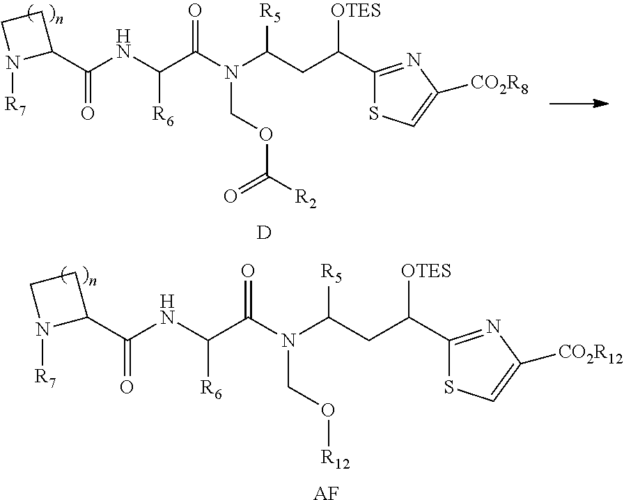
C(C(N(C(CC([OTES])C1=NC([CO2R8])=CS1)[R5])COC([R2])=O)=O)(NC(C1CCN1[R7])=O)[R6].[D].C(C(N(C(CC([OTES])C1=NC([CO2R12])=CS1)[R5])CO[R12])=O)(NC(C1CCN1[R7])=O)[R6].[AF]
